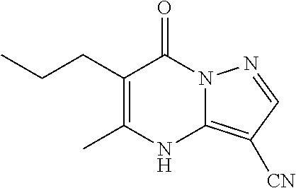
C(CC1=C(C)NC2=C([CN])C=NN2C1=O)C
